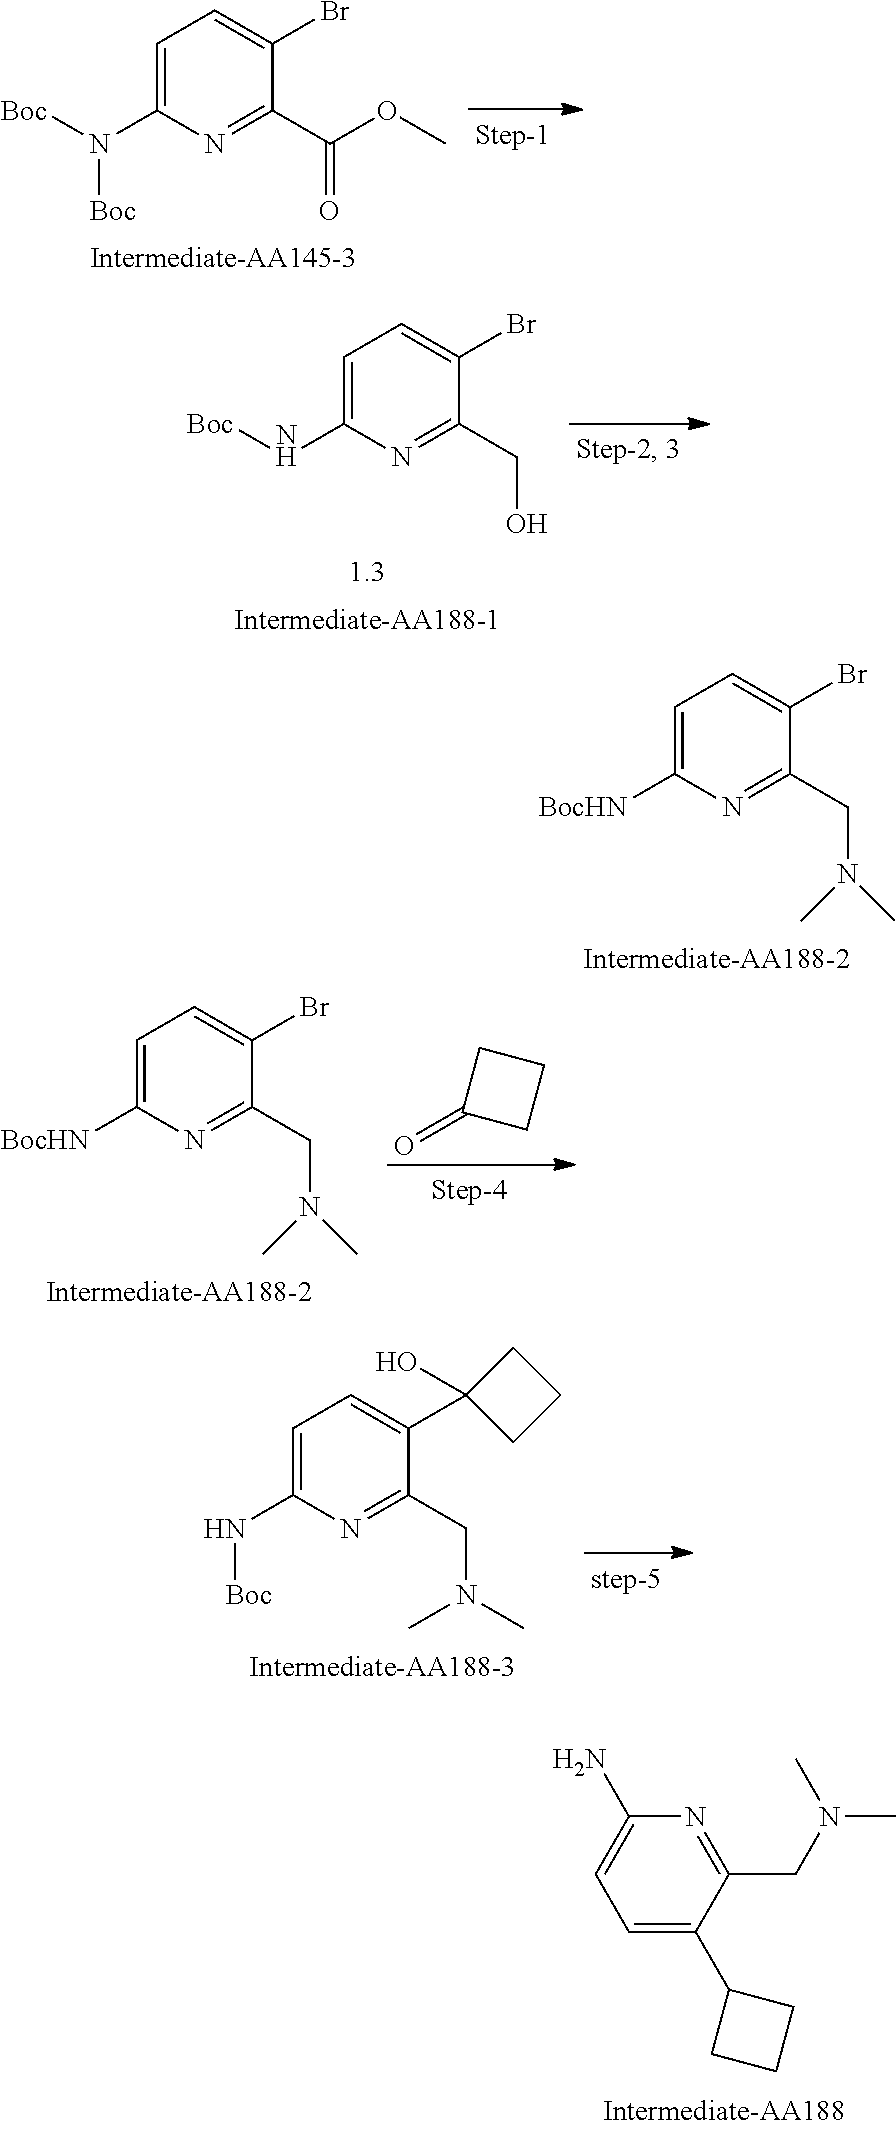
C1=C(C2CCC2)C(CN(C)C)=NC(N)=C1.C1=C(N([Boc])[Boc])N=C(C(OC)=O)C(Br)=C1.C1=C(N[Boc])N=C(CO)C(Br)=C1.C1=C(N[Boc])N=C(CN(C)C)C(C2(O)CCC2)=C1.C1=C([BocHN])N=C(CN(C)C)C(Br)=C1.C1CC(=O)C1.C1=C([BocHN])N=C(CN(C)C)C(Br)=C1
